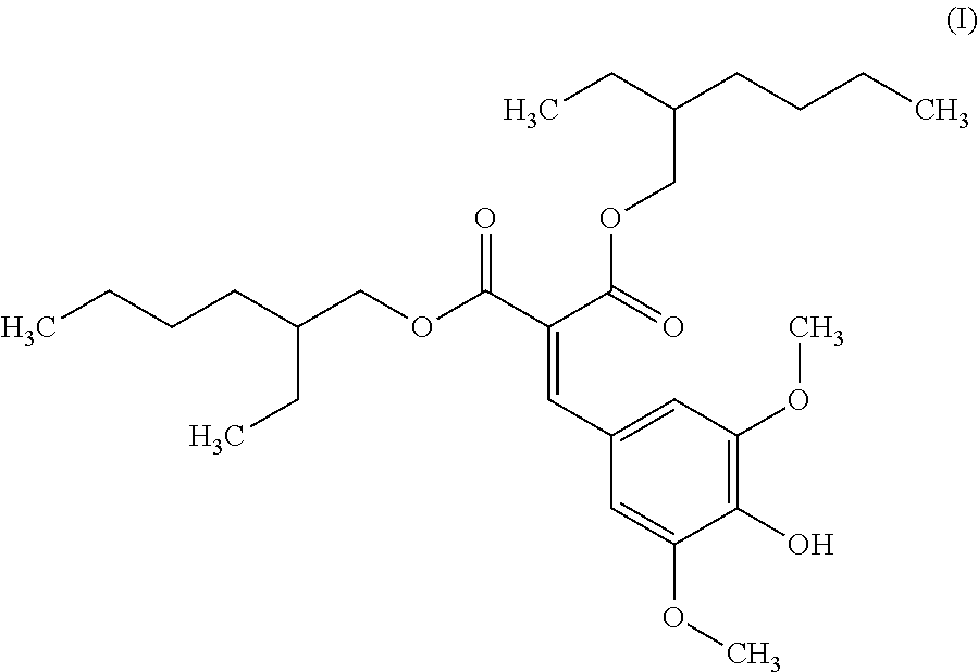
CCCCC(COC(C(C(=O)OCC(CCCC)CC)=CC1=CC(OC)=C(O)C(OC)=C1)=O)CC
